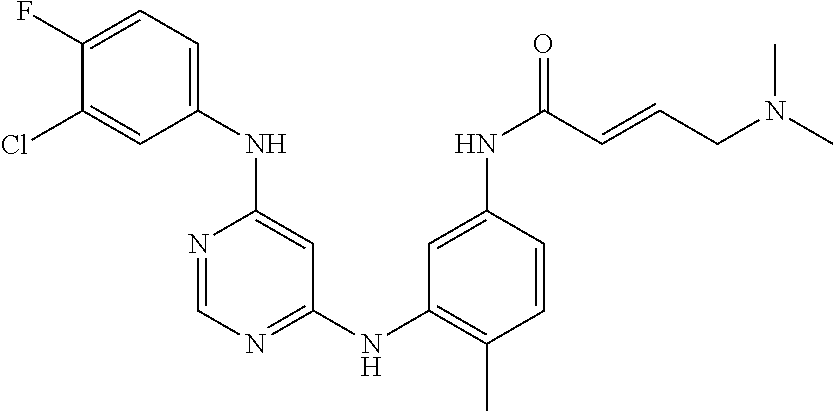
C1(F)=CC=C(NC2=CC(NC3=C(C)C=CC(NC(=O)C=CCN(C)C)=C3)=NC=N2)C=C1Cl
